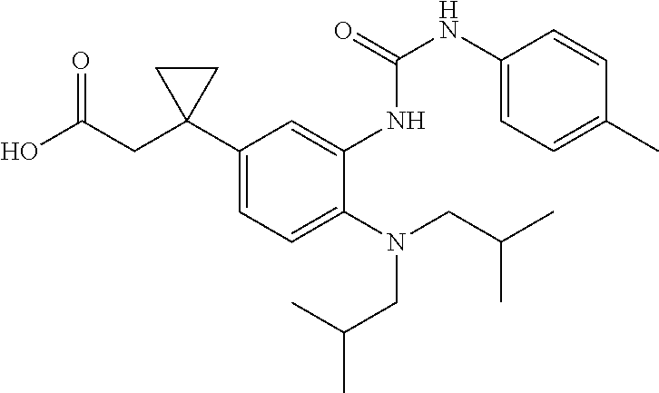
C1(C2(CC(O)=O)CC2)=CC=C(N(CC(C)C)CC(C)C)C(NC(NC2=CC=C(C)C=C2)=O)=C1
